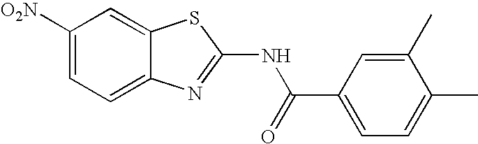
C1([O2N])=CC=C2C(=C1)SC(NC(=O)C1=CC=C(C)C(C)=C1)=N2
